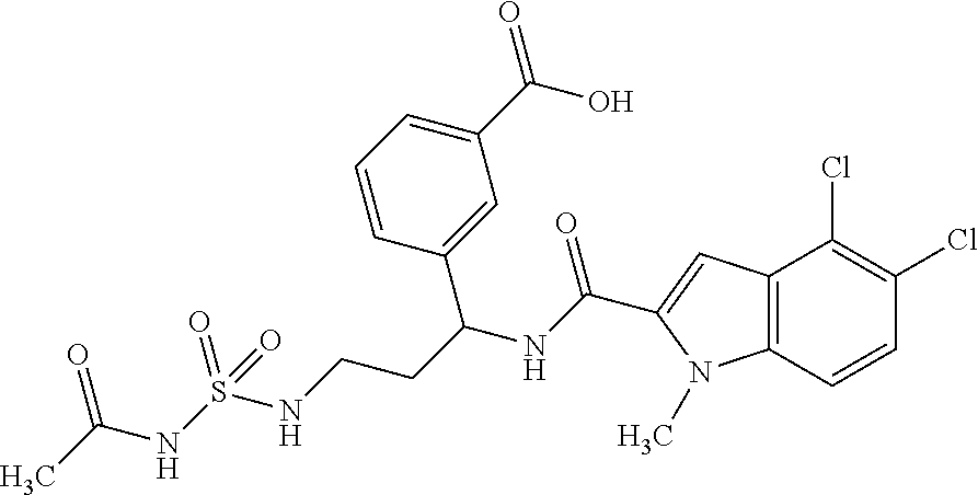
C12=C(C=CC(Cl)=C1Cl)N(C)C(C(NC(CCNS(NC(C)=O)(=O)=O)C1=CC(C(O)=O)=CC=C1)=O)=C2
